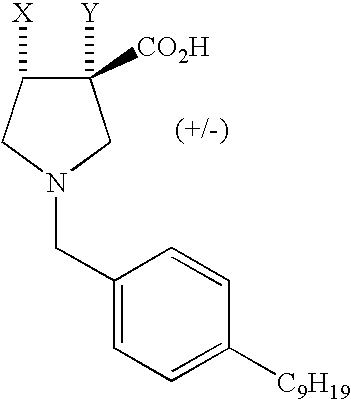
C1([Y])([CO2H])C([X])CN(CC2=CC=C([C9H19])C=C2)C1
